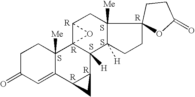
C1C(=O)C=C2C([Me])(C1)C13C([H])(C4C2C4)C2([H])C([Me])(CC1O3)C1(CC2)OC(=O)CC1.S.S.S.S
